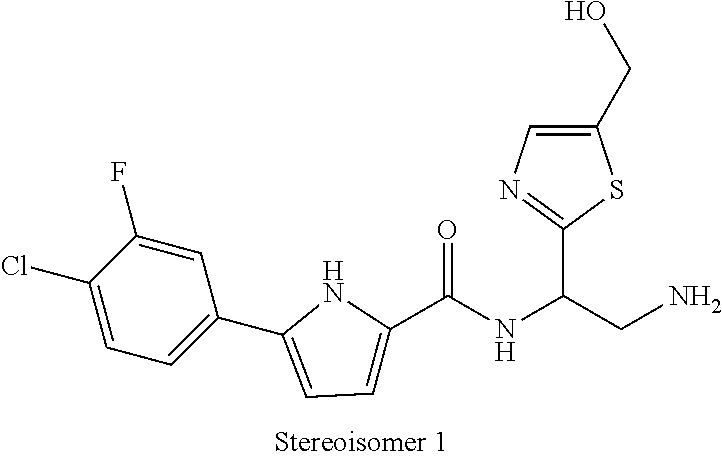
C1(CO)=CN=C(C(CN)NC(=O)C2=CC=C(C3=CC=C(Cl)C(F)=C3)N2)S1
